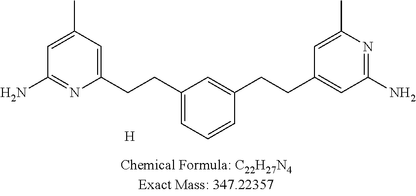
C1=C(C)C=C(CCC2=CC=CC(CCC3=CC(N)=NC(C)=C3)=C2)N=C1N.[H]
